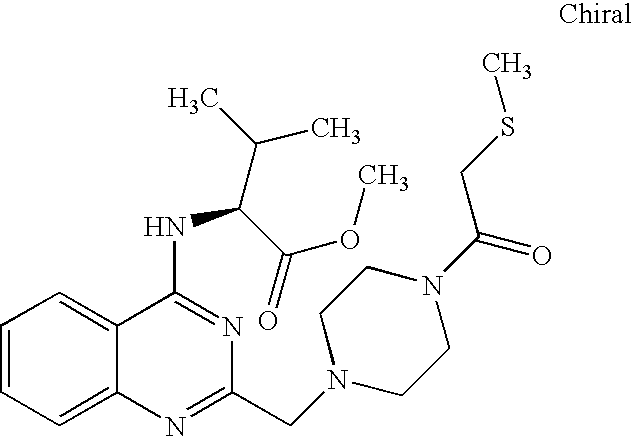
C1=CC=C2C(=C1)C(NC(C(C)C)C(=O)OC)=NC(CN1CCN(C(=O)CSC)CC1)=N2
